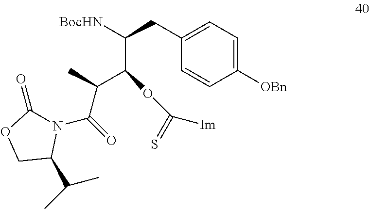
C1([OBn])=CC=C(CC([BocHN])C(OC([Im])=S)C(C)C(N2C(=O)OCC2C(C)C)=O)C=C1
